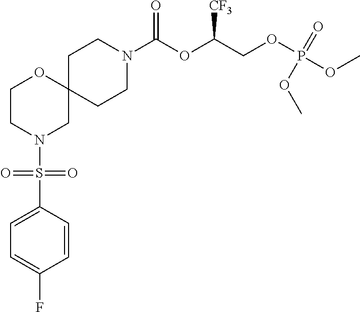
C12(CCN(C(OC(COP(OC)(=O)OC)[CF3])=O)CC1)OCCN(S(C1=CC=C(F)C=C1)(=O)=O)C2
